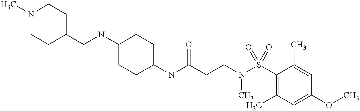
C1(NC(CCN(S(C2=C(C)C=C(OC)C=C2C)(=O)=O)C)=O)CCC(NCC2CCN(C)CC2)CC1
